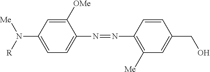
C1([OMe])=CC(N([R])[Me])=CC=C1N=NC1=C([Me])C=C(CO)C=C1
